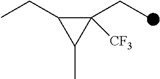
C1(CC)C(CC)([CF3])C1C
